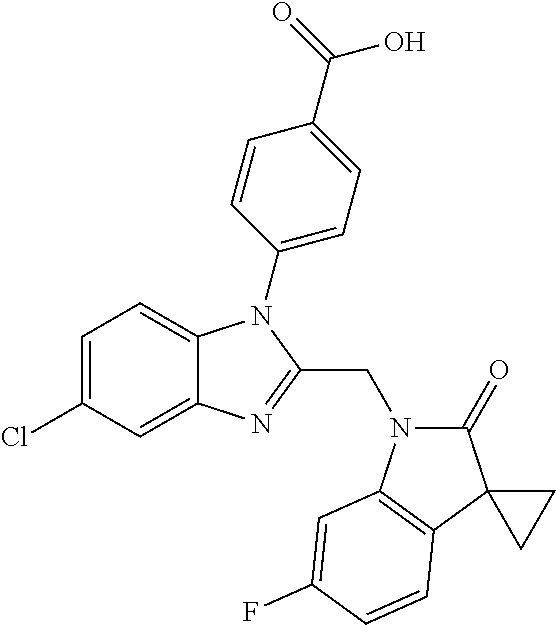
C1=C(Cl)C=C2C(=C1)N(C1=CC=C(C(O)=O)C=C1)C(CN1C(=O)C3(C4=C1C=C(F)C=C4)CC3)=N2
